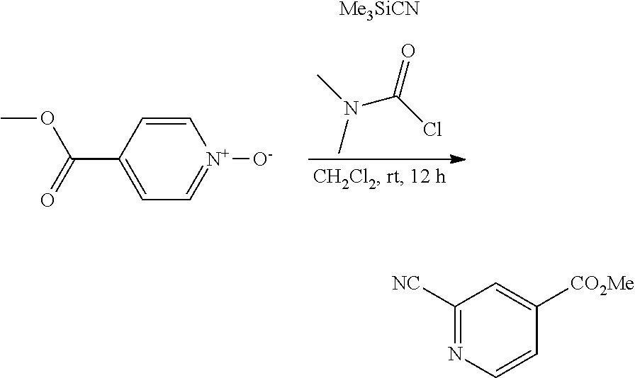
CN(C(Cl)=O)C.[Me3SiCN].C1=CC(C(OC)=O)=CC=[N+]1[O-].C1([NC])=NC=CC([CO2Me])=C1
